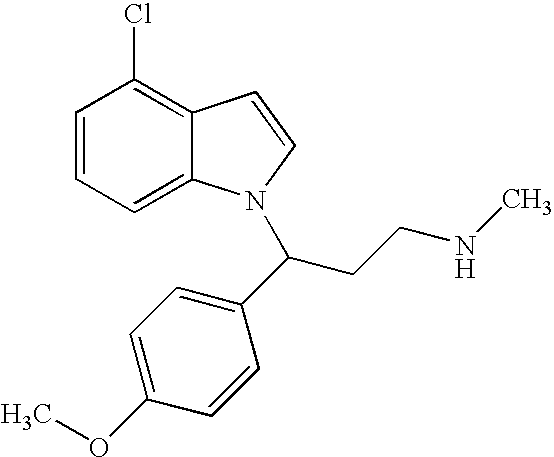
C1=CC=C2C(=C1Cl)C=CN2C(CCNC)C1=CC=C(OC)C=C1
